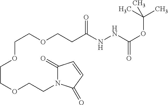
C(COCCC(NNC(=O)OC(C)(C)C)=O)OCCOCCN1C(=O)C=CC1=O
